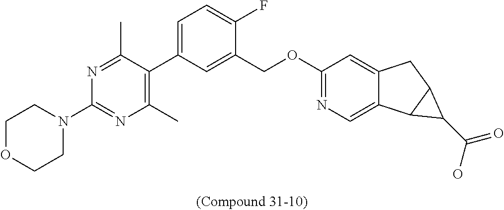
C1(C)=C(C2=CC=C(F)C(COC3=NC=C4C(=C3)CC3C4C3C(=O)O)=C2)C(C)=NC(N2CCOCC2)=N1
